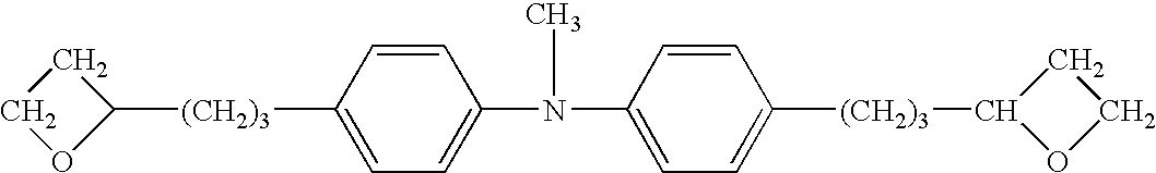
C1=C(N(C)C2=CC=C([(CH2)3]C3OCC3)C=C2)C=CC([(CH2)3]C2CCO2)=C1
